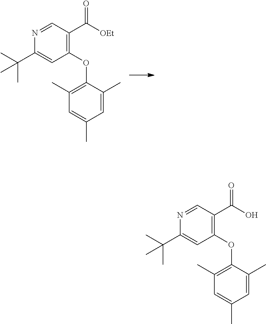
C1=C(C(C)(C)C)N=CC(C(=O)[OEt])=C1OC1=C(C)C=C(C)C=C1C.C1=C(C(C)(C)C)N=CC(C(=O)O)=C1OC1=C(C)C=C(C)C=C1C
